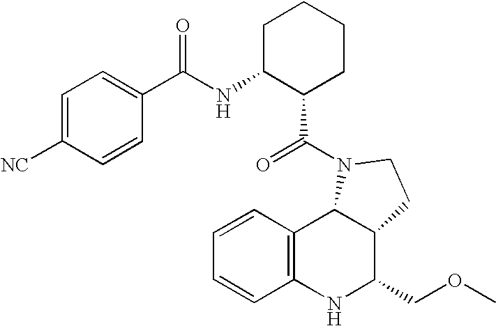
C12=C(NC(COC)C3C1N(C(=O)C1CCCCC1NC(=O)C1=CC=C([NC])C=C1)CC3)C=CC=C2
